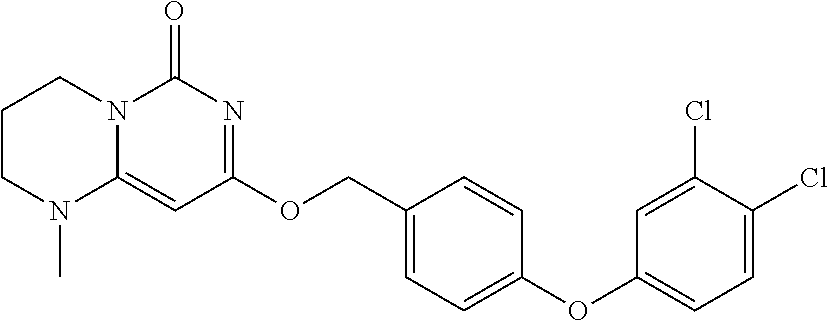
C1CN(C)C2=CC(OCC3=CC=C(OC4=CC=C(Cl)C(Cl)=C4)C=C3)=NC(=O)N2C1
